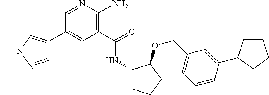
C1(C2=CN(C)N=C2)=CC(C(=O)NC2CCCC2OCC2=CC=CC(C3CCCC3)=C2)=C(N)N=C1
